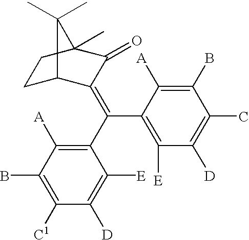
C1(C(C2=C([E])C([D])=C(C)C(B)=C2[A])=C2C3CCC(C)(C2=O)C3(C)C)=C([A])C(B)=C([C1])C([D])=C1[E]
